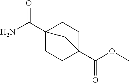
C1C2(C(OC)=O)CCC(C(N)=O)(C1)C2
